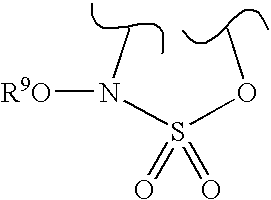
S(=O)(=O)(OC)N(C)[R9O]
